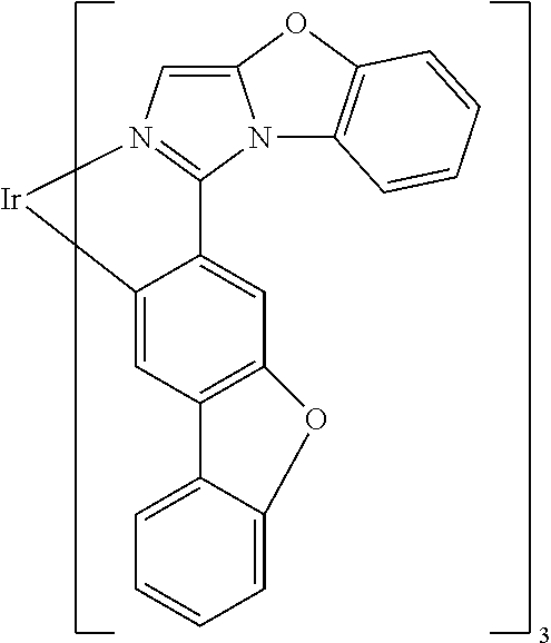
C12=CN3=C(N1C1=C(O2)C=CC=C1)C1=CC2=C(C=C1[Ir]3)C1=CC=CC=C1O2
